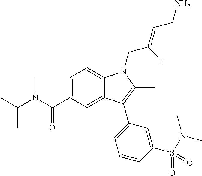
C1=C(C(N(C(C)C)C)=O)C=C2C(=C1)N(CC(=CCN)F)C(C)=C2C1=CC=CC(S(N(C)C)(=O)=O)=C1
